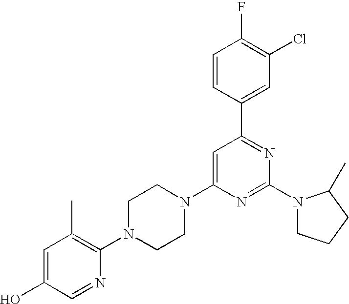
C1=C(O)C=NC(N2CCN(C3=CC(C4=CC(Cl)=C(F)C=C4)=NC(N4CCCC4C)=N3)CC2)=C1C
